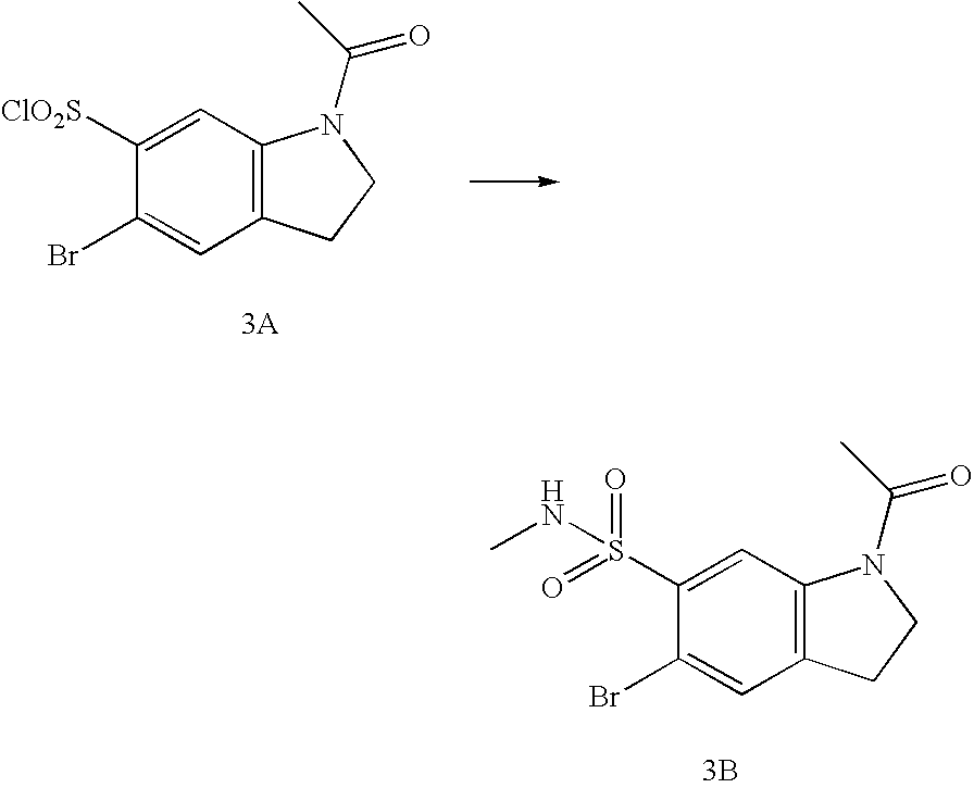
C1([ClO2S])=CC2=C(C=C1Br)CCN2C(=O)C.C1(S(=O)(=O)NC)=CC2=C(C=C1Br)CCN2C(=O)C.[3B]
